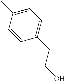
C1=CC(C)=CC=C1CCO
